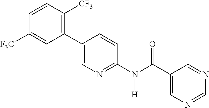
C1(C2=CN=C(N(C(C3=CN=CN=C3)=O)[H])C=C2)=C([CF3])C=CC([F3C])=C1
